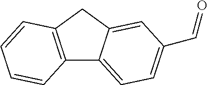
C12=C(CC3=CC(C=O)=CC=C13)C=CC=C2
